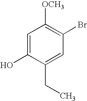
C1=C(O)C(CC)=CC(Br)=C1[OCH3]
